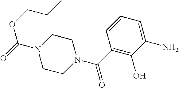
C1CN(C(C2=C(O)C(N)=CC=C2)=O)CCN1C(=O)OCCC
